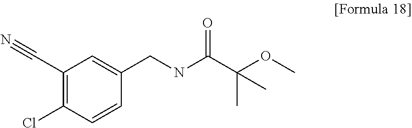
N#CC1=C(Cl)C=CC(CNC(C(OC)(C)C)=O)=C1
